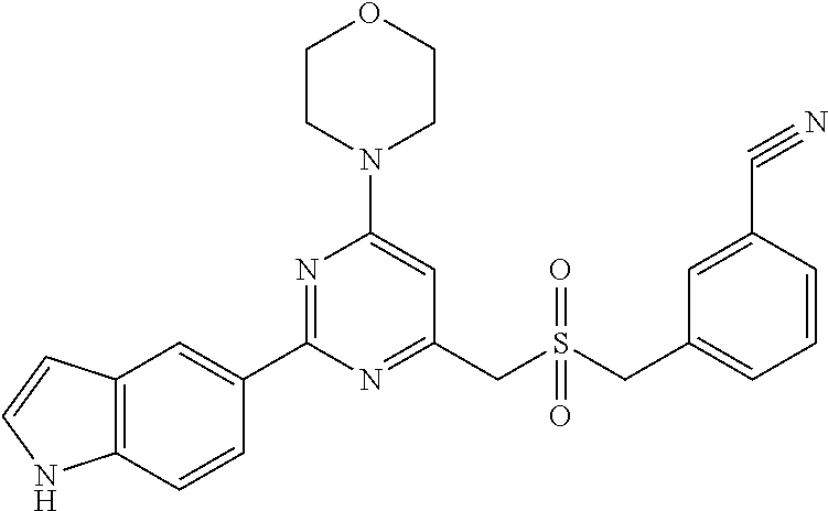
C1CN(C2=CC(CS(CC3=CC=CC(C#N)=C3)(=O)=O)=NC(C3=CC4=C(C=C3)NC=C4)=N2)CCO1
